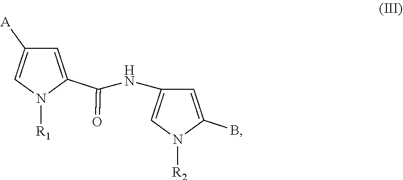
C1=C(C(NC2=CN([R2])C(B)=C2)=O)N([R1])C=C1[A]
